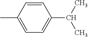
C1=C(C)C=CC(C(C)C)=C1
